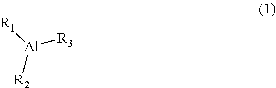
[Al]([R2])([R1])[R3]
